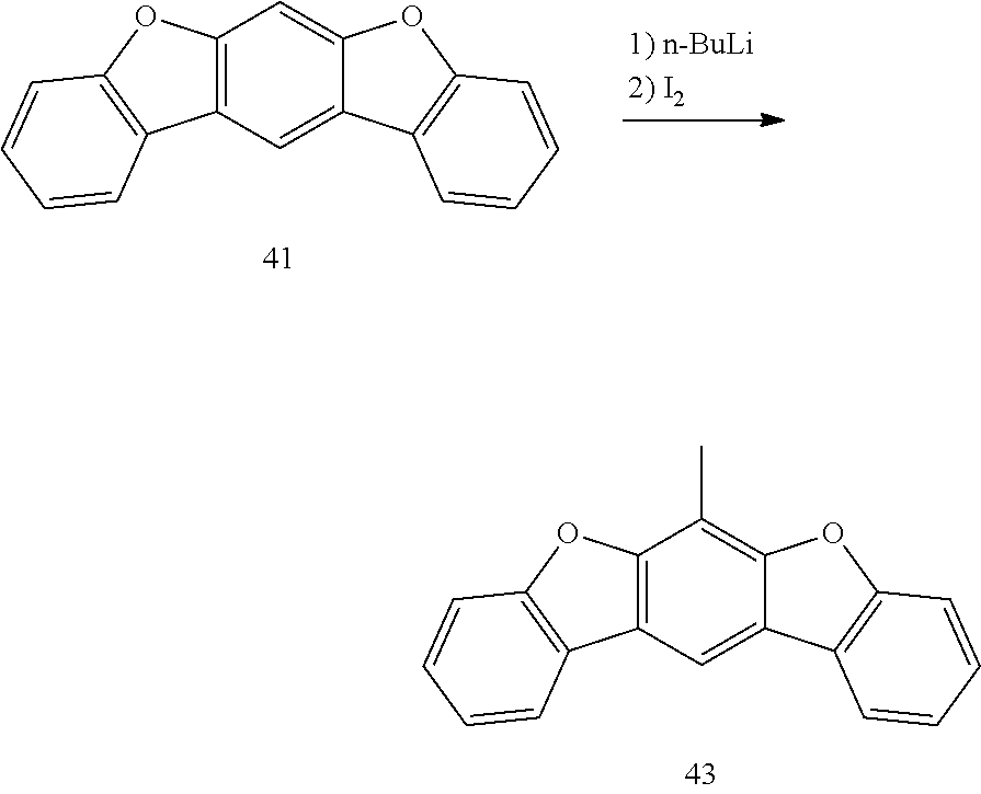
C12=C(C=C3C(=C1C)OC1=C3C=CC=C1)C1=C(O2)C=CC=C1.C12=C(C=C3C(=C1)OC1=C3C=CC=C1)C1=C(O2)C=CC=C1
